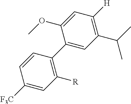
C1(C2=C([R])C=C([F3C])C=C2)=CC(C(C)C)=C([H])C=C1OC
